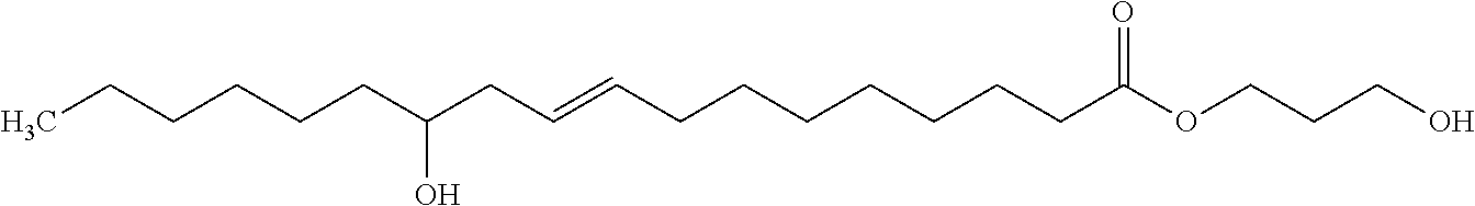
CCCCCCC(CC=CCCCCCCCC(OCCCO)=O)O
